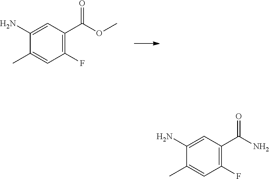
CC1=CC(F)=C(C(OC)=O)C=C1N.CC1=CC(F)=C(C(N)=O)C=C1N
